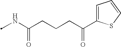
CNC(CCCC(=O)C1=CC=CS1)=O
